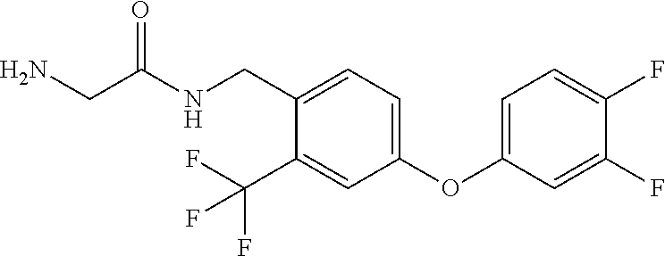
C1=C(OC2=CC=C(CNC(CN)=O)C(C(F)(F)F)=C2)C=C(F)C(F)=C1
